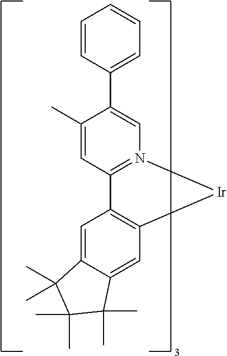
C12=C(C=C3C(=C1)C(C)(C)C(C)(C)C3(C)C)[Ir]N1=C2C=C(C)C(C2=CC=CC=C2)=C1
